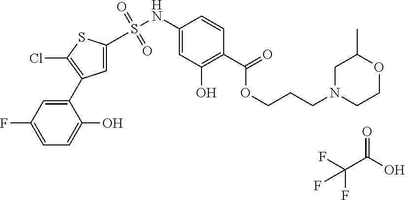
C(C(F)(F)F)(=O)O.C1(NS(=O)(=O)C2=CC(C3=CC(F)=CC=C3O)=C(Cl)S2)=CC(O)=C(C(OCCCN2CCOC(C)C2)=O)C=C1
